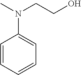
CN(CCO)C1=CC=CC=C1
